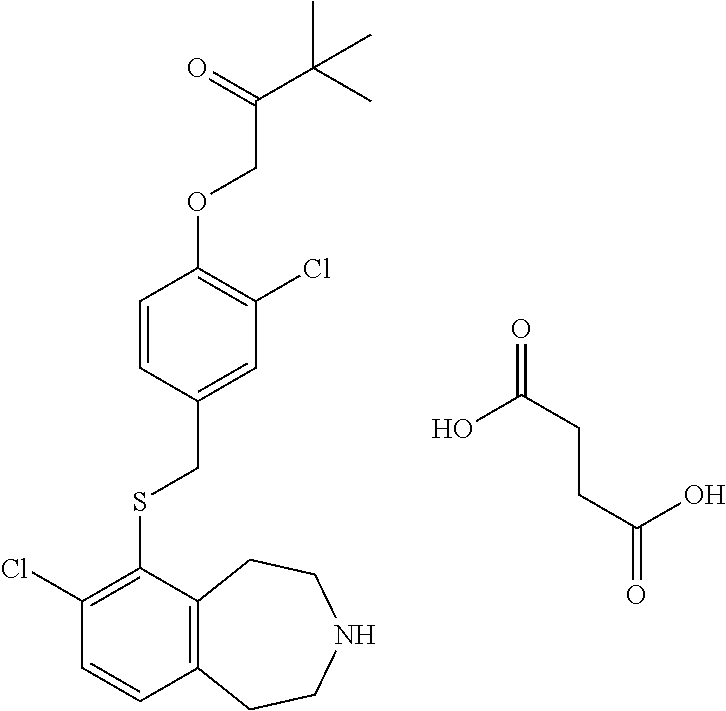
C1(Cl)=C(SCC2=CC(Cl)=C(OCC(C(C)(C)C)=O)C=C2)C2=C(C=C1)CCNCC2.O=C(CCC(O)=O)O
